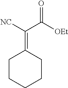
C1(=C(C([OEt])=O)[NC])CCCCC1
